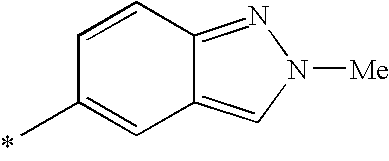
C1=CC2=NN([Me])C=C2C=C1C
